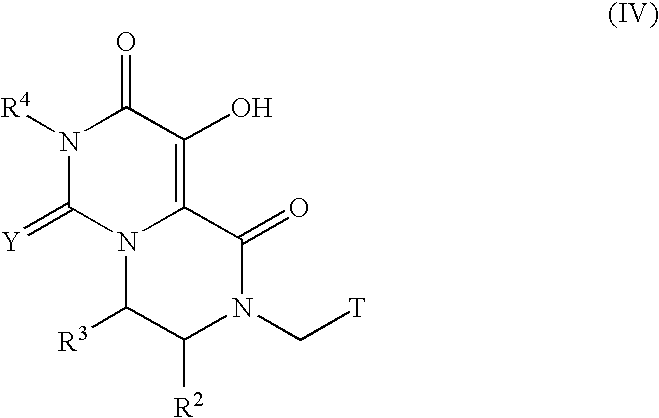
N1([R4])C(=[Y])N2C(=C(O)C1=O)C(=O)N(C[T])C([R2])C2[R3]
